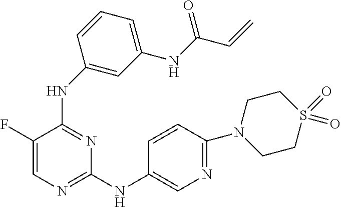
N(C1=NC(NC2=CN=C(N3CCS(=O)(=O)CC3)C=C2)=NC=C1F)C1=CC(NC(C=C)=O)=CC=C1
